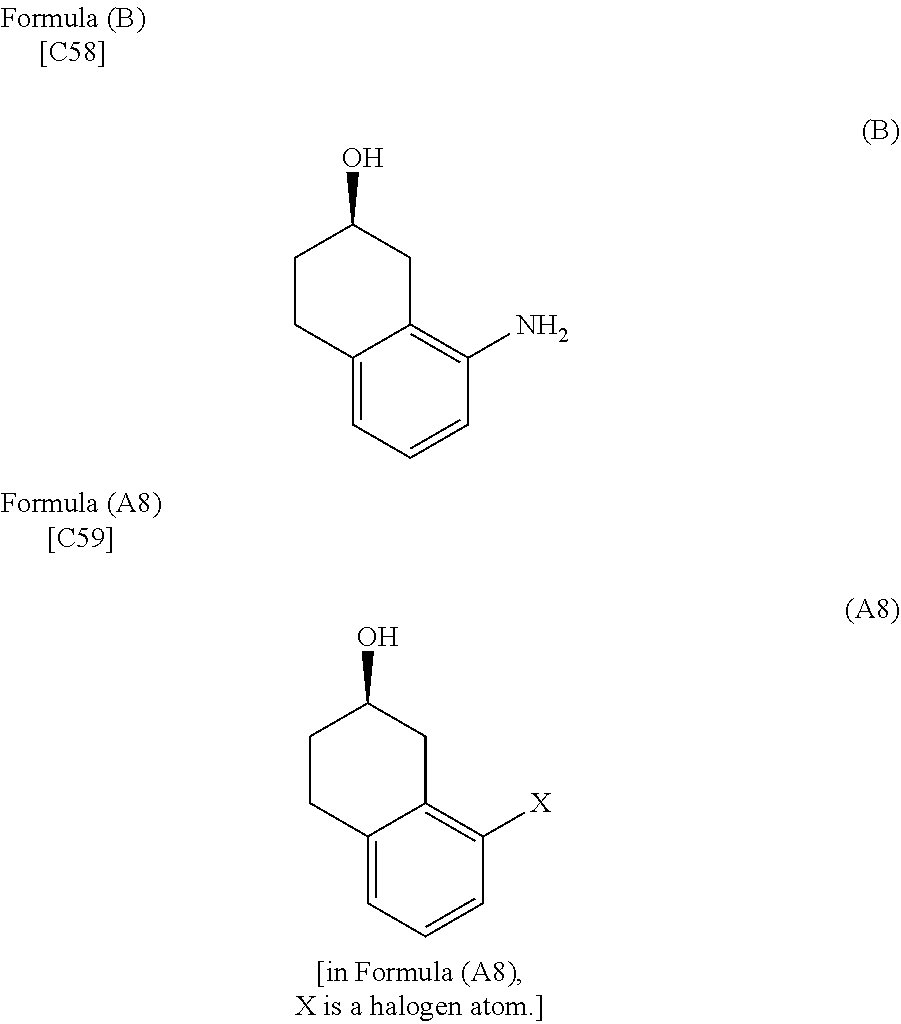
C12=CC=CC([X])=C1CC(O)CC2.C12=CC=CC(N)=C1CC(O)CC2
